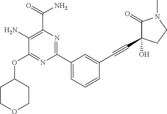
C1(N)=C(C(=O)N)N=C(C2=CC=CC(C#CC3(O)C(=O)N(C)CC3)=C2)N=C1OC1CCOCC1
